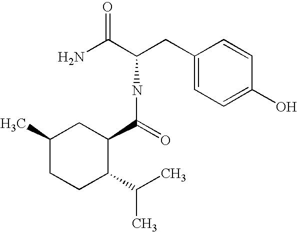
CC1CCC(C(C)C)C(C(=O)NC(CC2=CC=C(O)C=C2)C(N)=O)C1
